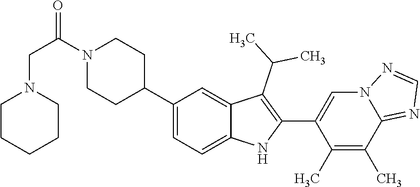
C1(C2CCN(C(CN3CCCCC3)=O)CC2)=CC=C2C(=C1)C(C(C)C)=C(C1=CN3C(=NC=N3)C(C)=C1C)N2
